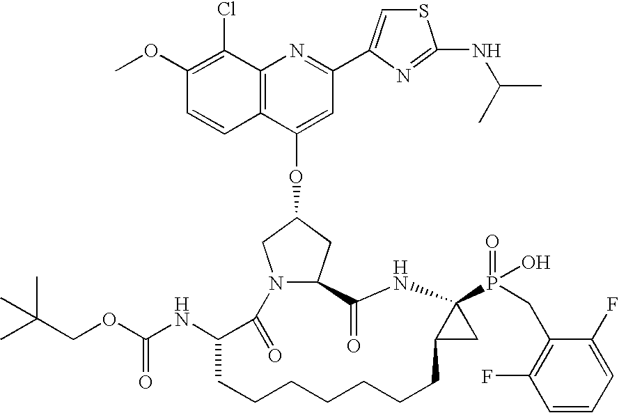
C12=C(C(Cl)=C(OC)C=C1)N=C(C1=CSC(NC(C)C)=N1)C=C2OC1CC2N(C1)C(=O)C(NC(=O)OCC(C)(C)C)CCCCCCCC1C(P(=O)(O)CC3=C(F)C=CC=C3F)(NC2=O)C1
